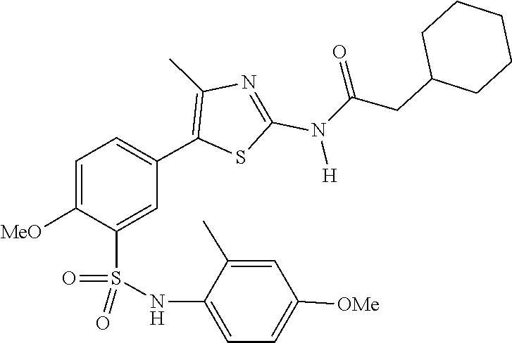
C(N(C1=NC(C)=C(C2=CC=C([MeO])C(S(=O)(NC3=CC=C([OMe])C=C3C)=O)=C2)S1)[H])(=O)CC1CCCCC1
